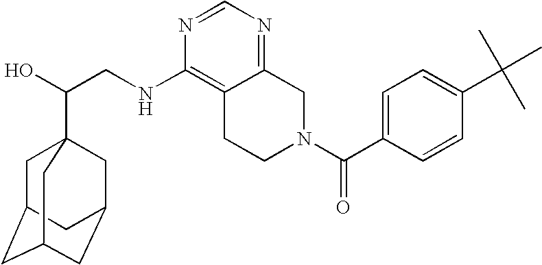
C(CNC1=C2C(=NC=N1)CN(C(=O)C1=CC=C(C(C)(C)C)C=C1)CC2)(O)C12CC3CC(CC(C1)C3)C2
